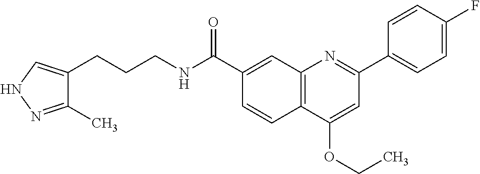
C1(C(NCCCC2=CNN=C2C)=O)=CC2=C(C=C1)C(OCC)=CC(C1=CC=C(F)C=C1)=N2
